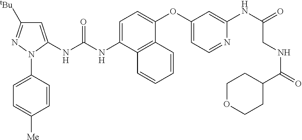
C1=C(NC(NC2=CC([tBu])=NN2C2=CC=C([Me])C=C2)=O)C2=C(C(OC3=CC=NC(NC(=O)CNC(C4CCOCC4)=O)=C3)=C1)C=CC=C2
